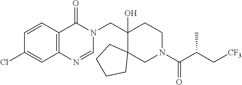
C1(CN2C(=O)C3=C(N=C2)C=C(Cl)C=C3)(O)C2(CN(C(C(C[CF3])C)=O)CC1)CCCC2
